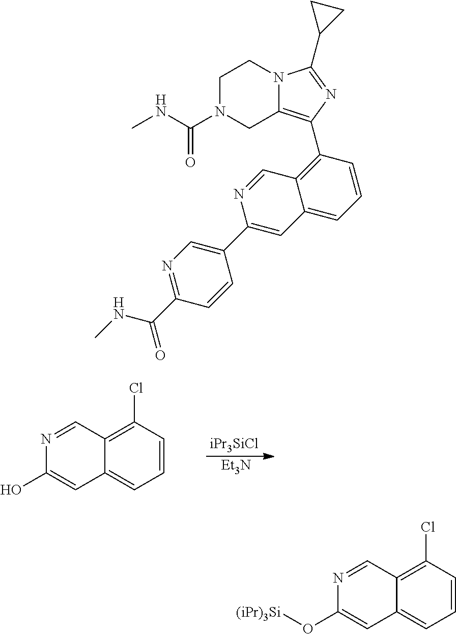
C1=CC(Cl)=C2C(=C1)C=C(O)N=C2.[iPr3SiCl].[Et3N].C1N(C(NC)=O)CC2=C(C3=C4C(=CC=C3)C=C(C3=CN=C(C(=O)NC)C=C3)N=C4)N=C(C3CC3)N2C1.C1=CC(Cl)=C2C(=C1)C=C(O[(iPr)3Si])N=C2
